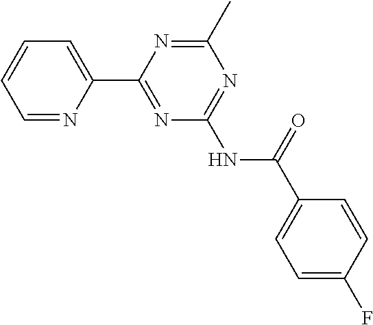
C1=C(C2=NC(NC(C3=CC=C(F)C=C3)=O)=NC(C)=N2)N=CC=C1
